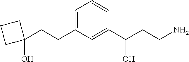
C1=C(CCC2(O)CCC2)C=C(C(CCN)O)C=C1
